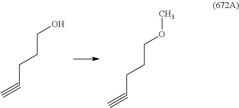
C(C#C)CCO.C(C#C)CCOC
